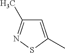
C1=C(C)SN=C1C
